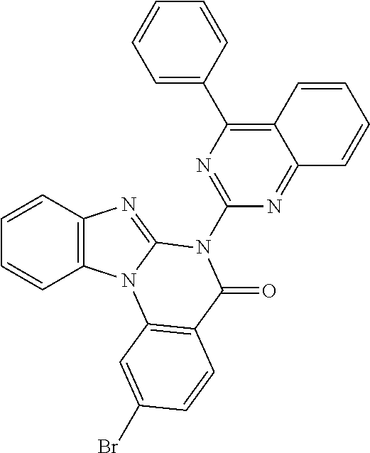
C1=CC2=C(C=C1)N1C(=N2)N(C2=NC(C3=CC=CC=C3)=C3C(=N2)C=CC=C3)C(=O)C2=C1C=C(Br)C=C2
